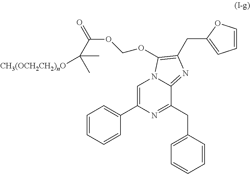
C1=C(C2=CC=CC=C2)N=C(CC2=CC=CC=C2)C2=NC(CC3=CC=CO3)=C(OCOC(=O)C([CH3(OCH2CH2)nO])(C)C)N12
